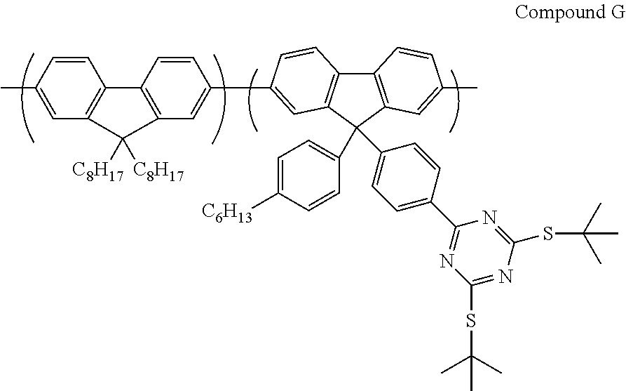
C1=CC(C)=CC2=C1C1=C(C=C(C3=CC4=C(C5=C(C4(C4=CC=C(C6=NC(SC(C)(C)C)=NC(SC(C)(C)C)=N6)C=C4)C4=CC=C([C6H13])C=C4)C=C(C)C=C5)C=C3)C=C1)C2([C8H17])[C8H17]
